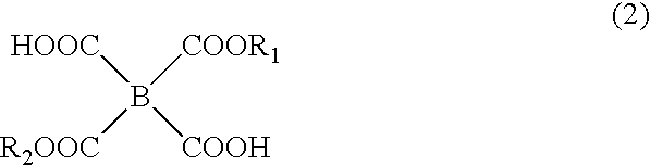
[HOOC]B([COOH])([COOR1])[R2OOC]
